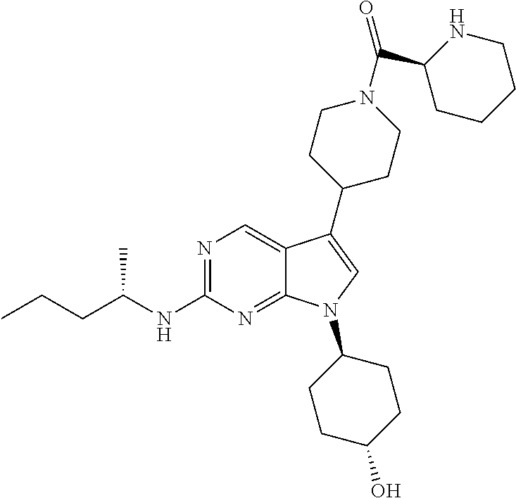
N1=C(NC(CCC)C)N=C2C(=C1)C(C1CCN(C(=O)C3CCCCN3)CC1)=CN2C1CCC(O)CC1
